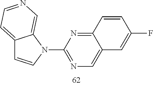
C12=CC=NC=C1N(C1=NC=C3C(=N1)C=CC(F)=C3)C=C2
